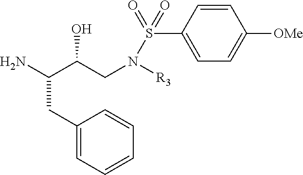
NC(CC1=CC=CC=C1)C(O)CN(S(C1=CC=C([OMe])C=C1)(=O)=O)[R3]
